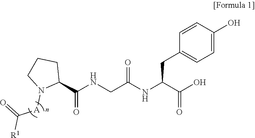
C1(C(NCC(=O)NC(C(=O)O)CC2=CC=C(O)C=C2)=O)CCCN1[A]C(=O)[R1]
